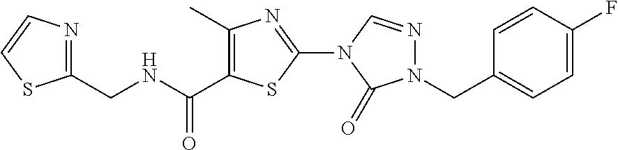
C(NCC1=NC=CS1)(=O)C1=C(C)N=C(N2C=NN(CC3=CC=C(F)C=C3)C2=O)S1
